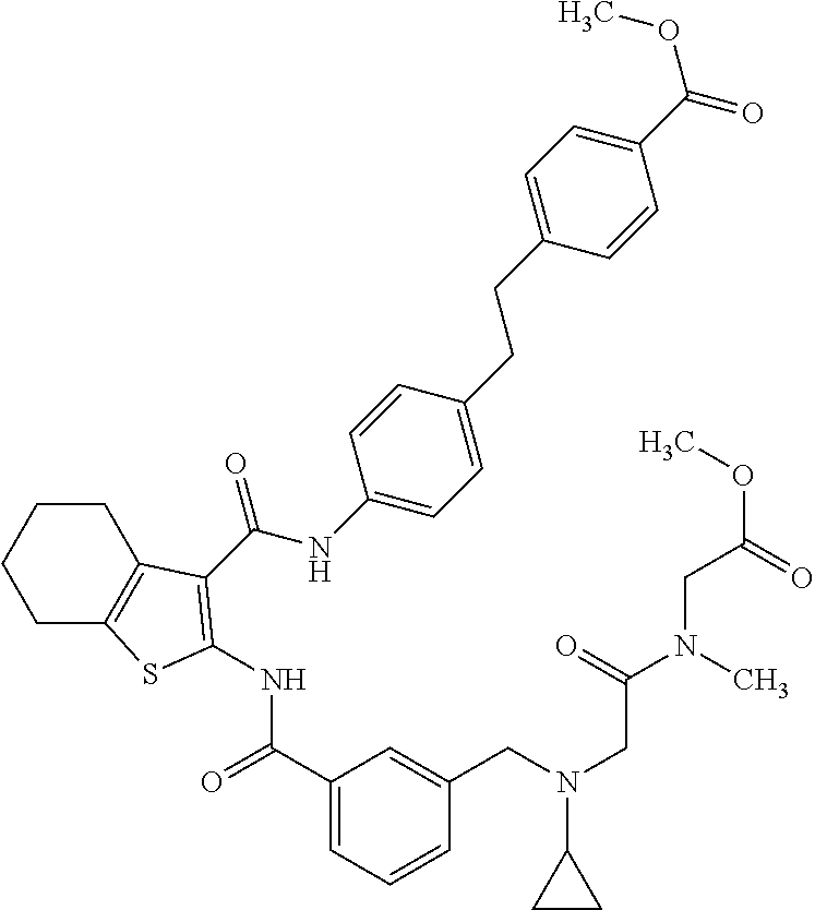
C1C2=C(CCC1)C(C(NC1=CC=C(CCC3=CC=C(C(=O)OC)C=C3)C=C1)=O)=C(NC(=O)C1=CC=CC(CN(CC(N(CC(=O)OC)C)=O)C3CC3)=C1)S2
